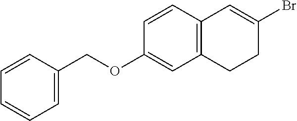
C1=CC(COC2=CC3=C(C=C2)C=C(Br)CC3)=CC=C1
